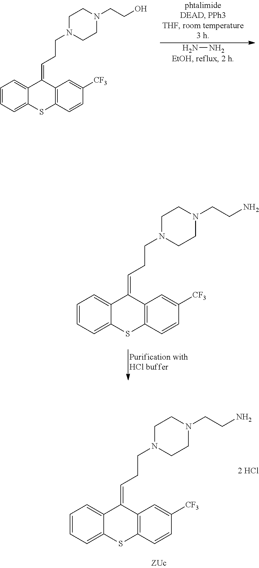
NN.C1=CC=C2C(=C1)C(=CCCN1CCN(CCO)CC1)C1=C(S2)C=CC([CF3])=C1.C1=CC=C2C(=C1)C(=CCCN1CCN(CCN)CC1)C1=C(S2)C=CC([CF3])=C1.C1=CC=C2C(=C1)C(=CCCN1CCN(CCN)CC1)C1=C(S2)C=CC([CF3])=C1
